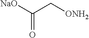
[NaO]C(C[ONH2])=O
